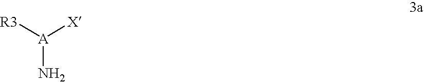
N[A]([R3])[X]
